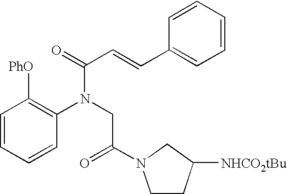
C1=CC=CC(N(CC(=O)N2CCC([NHCO2tBu])C2)C(C=CC2=CC=CC=C2)=O)=C1[PhO]
